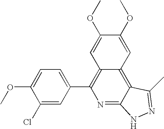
C1(Cl)=CC(C2=C3C(=C4C(=N2)NN=C4C)C=C(OC)C(OC)=C3)=CC=C1OC
